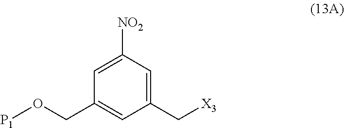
C1(C[X3])=CC([NO2])=CC(CO[P1])=C1
